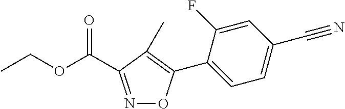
N1=C(C(OCC)=O)C(C)=C(C2=CC=C(C#N)C=C2F)O1
